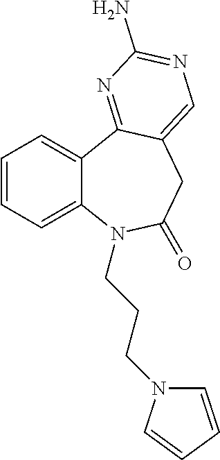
C12=CC=CC=C1C1=NC(N)=NC=C1CC(=O)N2CCCN1C=CC=C1
